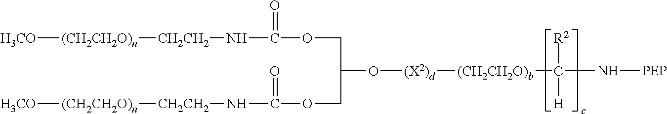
[H3CO][(CH2CH2O)n][CH2CH2]NC(=O)OCC(O[(X2)d][(CH2CH2O)b]C(N[PEP])([R2])[H])COC(N[CH2CH2][(CH2CH2O)n][H3CO])=O
